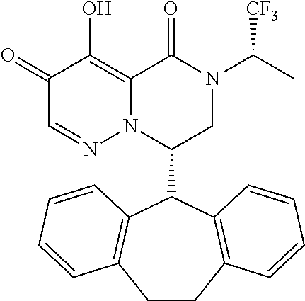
C1(=O)C=NN2C(=C1O)C(=O)N(C(C)[CF3])CC2C1C2=C(CCC3=C1C=CC=C3)C=CC=C2
